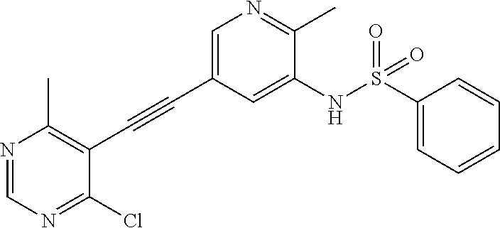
C1=C(C#CC2=C(C)N=CN=C2Cl)C=C(NS(C2=CC=CC=C2)(=O)=O)C(C)=N1
